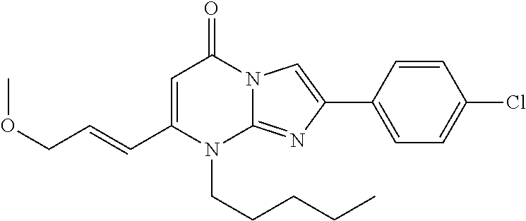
C1(C=CCOC)=CC(=O)N2C(=NC(C3=CC=C(Cl)C=C3)=C2)N1CCCCC
